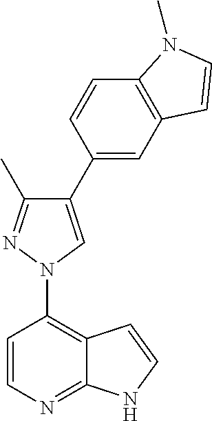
C1=CC(N2N=C(C)C(C3=CC4=C(C=C3)N(C)C=C4)=C2)=C2C(=N1)NC=C2
